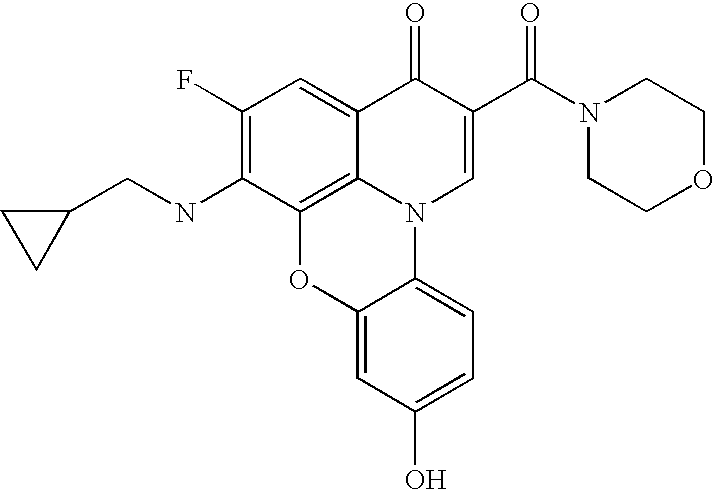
C1(F)=C(NCC2CC2)C2=C3C(=C1)C(=O)C(C(N1CCOCC1)=O)=CN3C1=CC=C(O)C=C1O2
